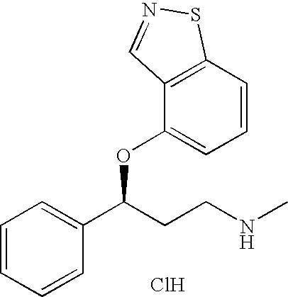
C1=CC=CC(C(CCNC)OC2=CC=CC3=C2C=NS3)=C1.Cl
